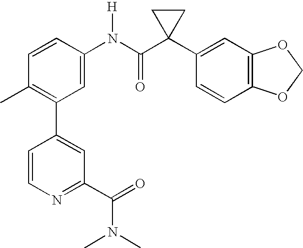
C1(N(C(C2(C3=CC4=C(C=C3)OCO4)CC2)=O)[H])=CC(C2=CC(C(=O)N(C)C)=NC=C2)=C(C)C=C1
